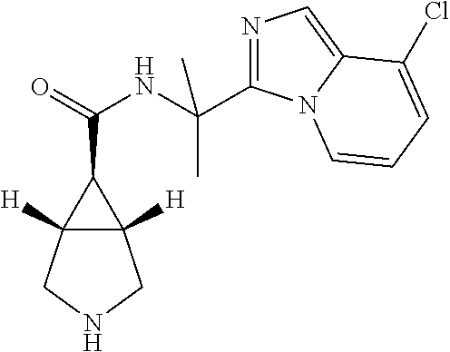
N1=C(C(NC(=O)C2C3([H])C2([H])CNC3)(C)C)N2C(=C1)C(Cl)=CC=C2
